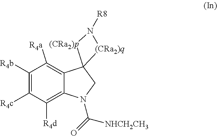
C1([R4b])=C([R4c])C([R4d])=C2C(=C1[R4a])C1(CN2C(=O)[NHCH2CH3])[(CRa2)q]N([R8])[(CRa2)p]1
